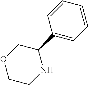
C1(C2=CC=CC=C2)COCCN1
